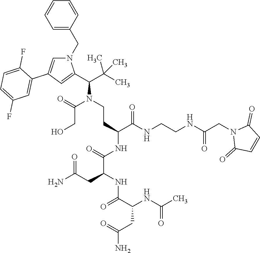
C(N(CCC(NC(C(CC(N)=O)NC(C(NC(C)=O)CC(=O)N)=O)=O)C(NCCNC(CN1C(=O)C=CC1=O)=O)=O)C(C(C)(C)C)C1=CC(C2=CC(F)=CC=C2F)=CN1CC1=CC=CC=C1)(=O)CO
